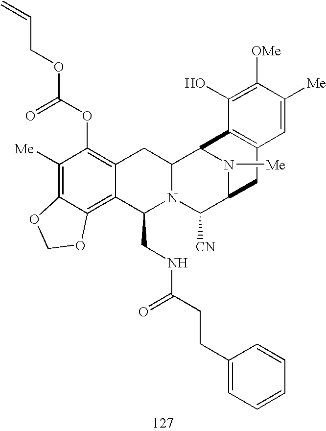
C1([Me])=C2C(=C3C(=C1OC(OCC=C)=O)CC1N(C3CNC(CCC3=CC=CC=C3)=O)C([CN])C3N([Me])C1C1=C(C3)C=C([Me])C([OMe])=C1O)OCO2
